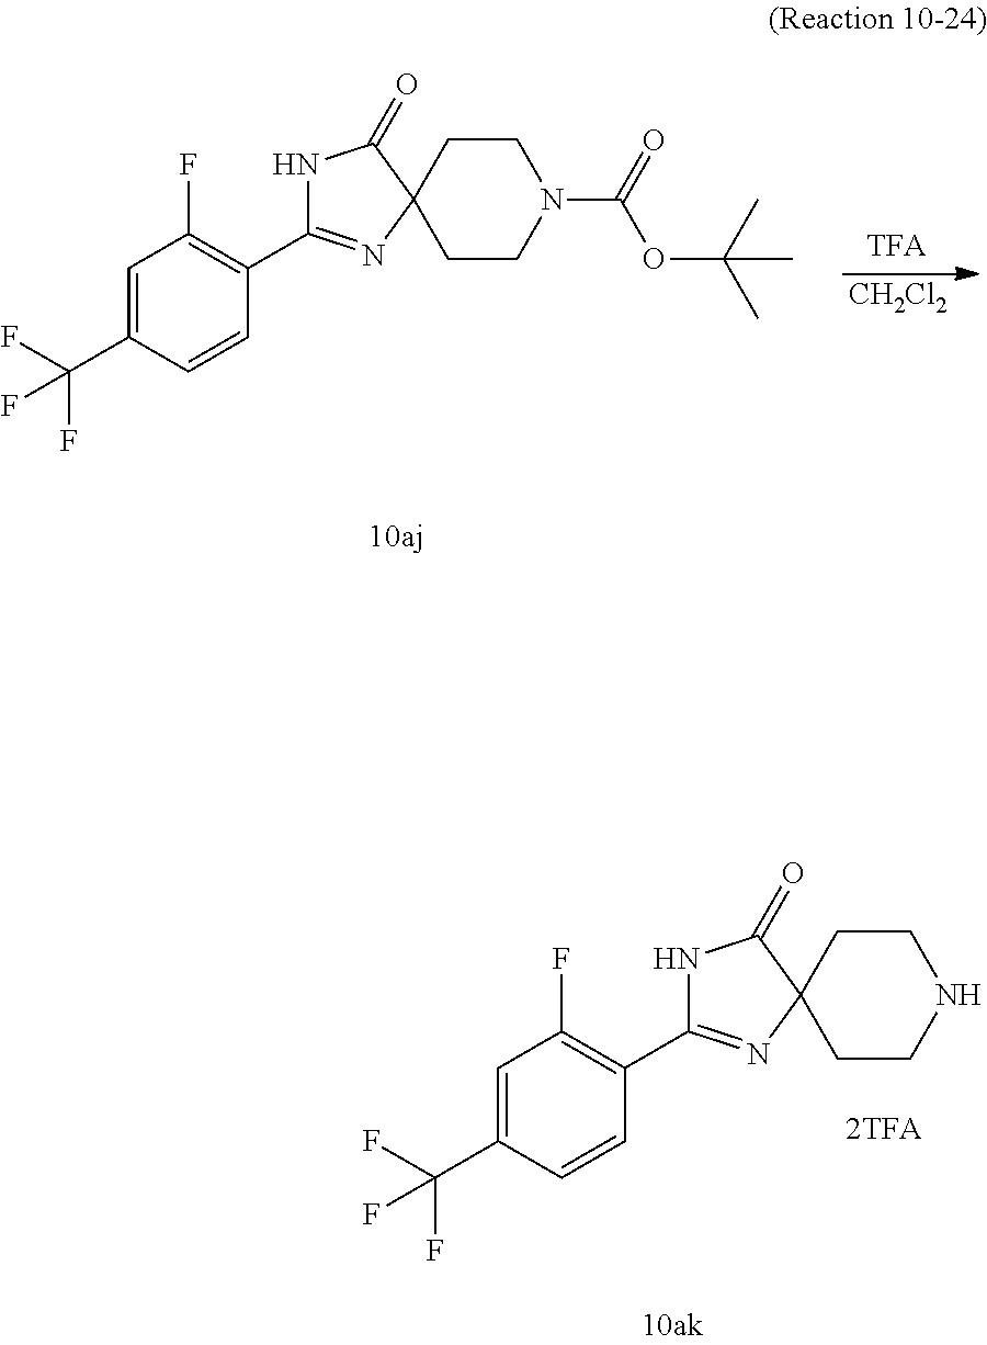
[CH2Cl2].C1CN(C(=O)OC(C)(C)C)CCC12N=C(C1=C(F)C=C(C(F)(F)F)C=C1)NC2=O.C1CNCCC12N=C(C1=C(F)C=C(C(F)(F)F)C=C1)NC2=O
